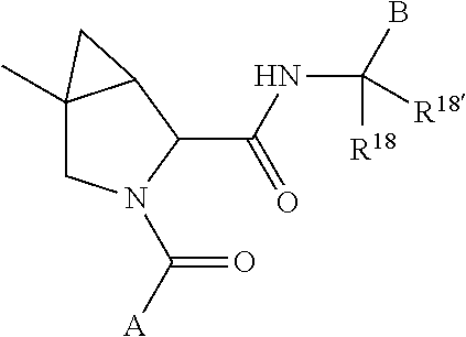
C12(C)CN(C([A])=O)C(C(NC(B)([R18])[R18])=O)C1C2
